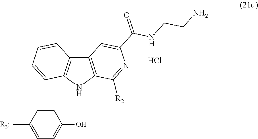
Cl.C12=C(NC3=C1C=CC=C3)C([R2])=NC(C(NCCN)=O)=C2.C1=CC(C)=CC=C1O
